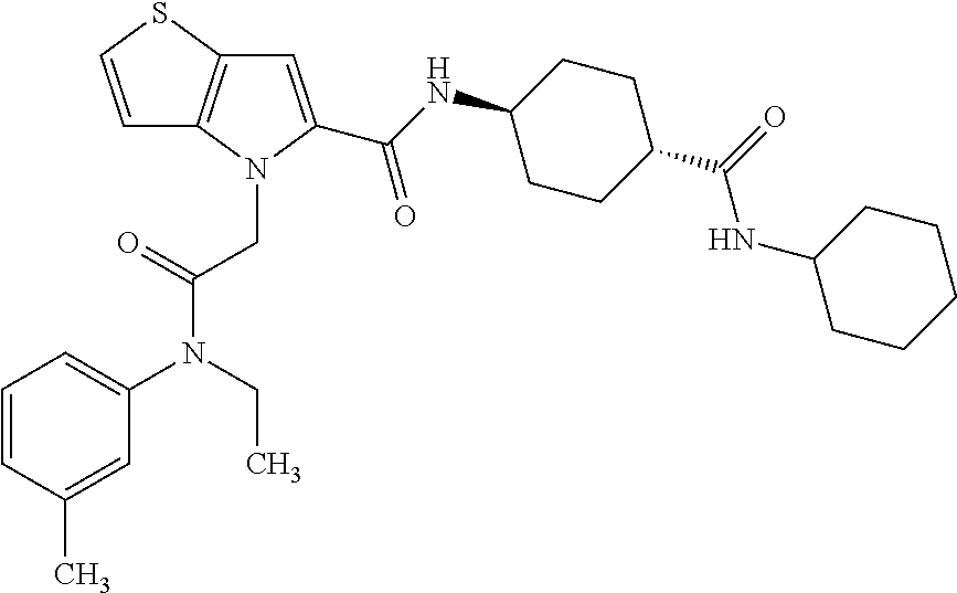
C1=CSC2=C1N(CC(N(C1=CC=CC(C)=C1)CC)=O)C(C(NC1CCC(C(=O)NC3CCCCC3)CC1)=O)=C2
